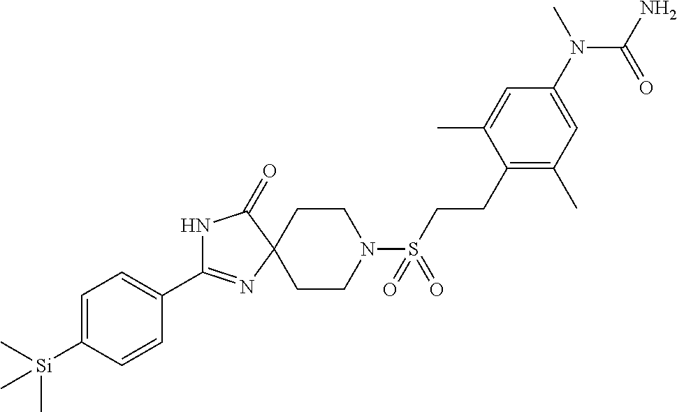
C1(C2=NC3(C(=O)N2)CCN(S(CCC2=C(C)C=C(N(C)C(N)=O)C=C2C)(=O)=O)CC3)=CC=C([Si](C)(C)C)C=C1
